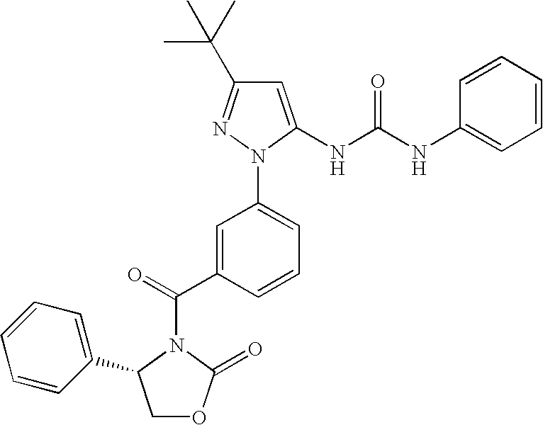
C(C1=CC(N2N=C(C(C)(C)C)C=C2NC(NC2=CC=CC=C2)=O)=CC=C1)(=O)N1C(=O)OCC1C1=CC=CC=C1
